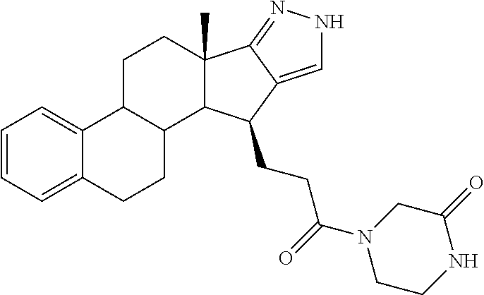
C1=CC=C2C(=C1)C1C(CC2)C2C(C)(CC1)C1=NNC=C1C2CCC(=O)N1CCNC(=O)C1
